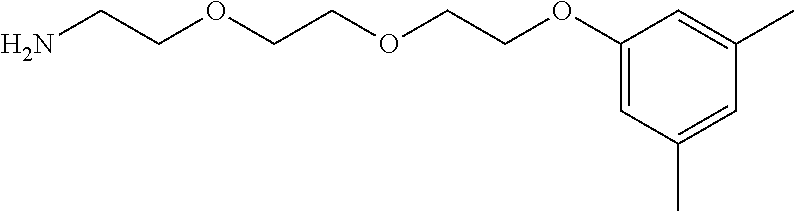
NCCOCCOCCOC1=CC(C)=CC(C)=C1
